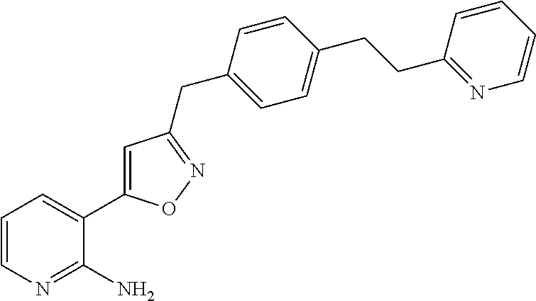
C1=CN=C(N)C(C2=CC(CC3=CC=C(CCC4=NC=CC=C4)C=C3)=NO2)=C1
